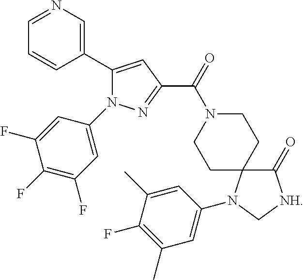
C1(C2=CN=CC=C2)=CC(C(=O)N2CCC3(CC2)C(=O)[NH]CN3C2=CC(C)=C(F)C(C)=C2)=NN1C1=CC(F)=C(F)C(F)=C1
